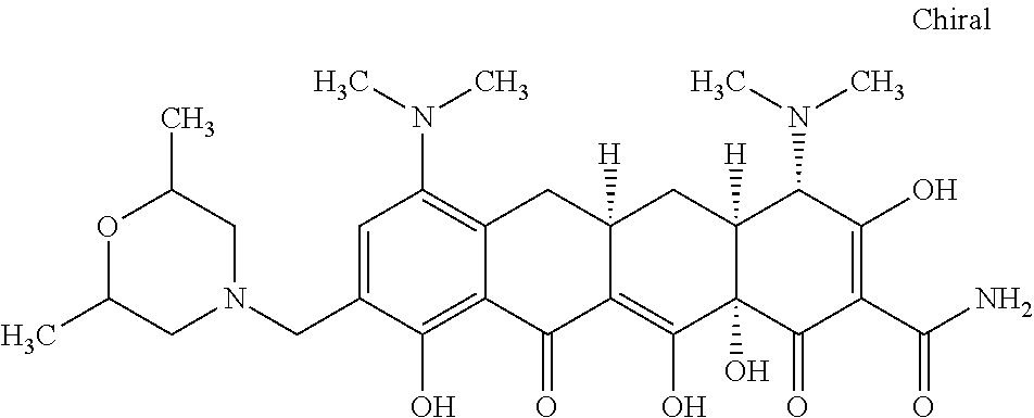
C1=C(CN2CC(C)OC(C)C2)C(O)=C2C(=C1N(C)C)CC1([H])C(=C(O)C3(O)C([H])(C1)C(N(C)C)C(O)=C(C(N)=O)C3=O)C2=O
